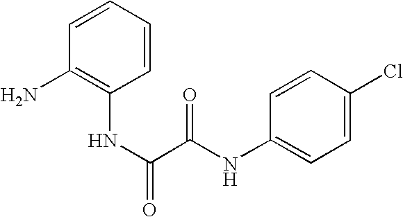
C1=CC=CC(N)=C1NC(=O)C(NC1=CC=C(Cl)C=C1)=O
